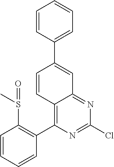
C12=C(C3=C(S(C)=O)C=CC=C3)N=C(Cl)N=C1C=C(C1=CC=CC=C1)C=C2
